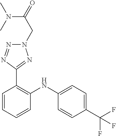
C1=C(NC2=C(C3=NN(CC(=O)N(C)C)N=N3)C=CC=C2)C=CC(C(F)(F)F)=C1
